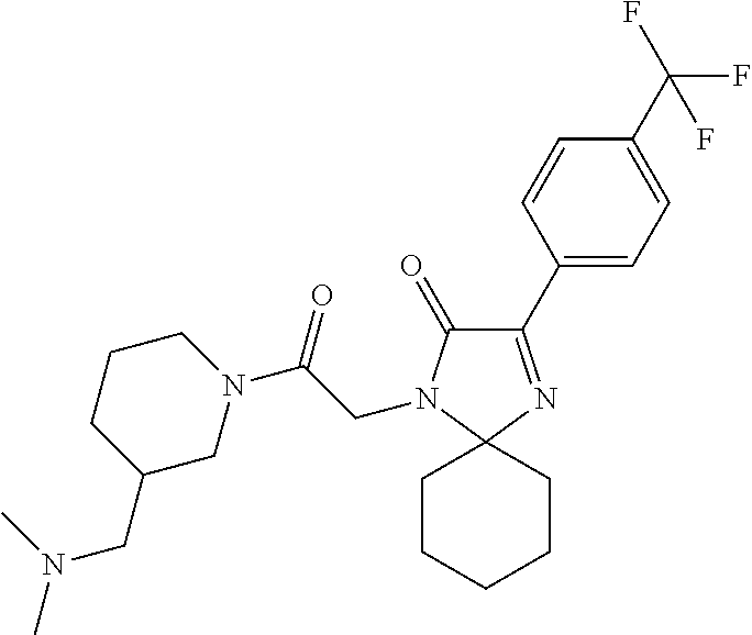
C1(C2=CC=C(C(F)(F)F)C=C2)=NC2(N(CC(N3CCCC(CN(C)C)C3)=O)C1=O)CCCCC2
